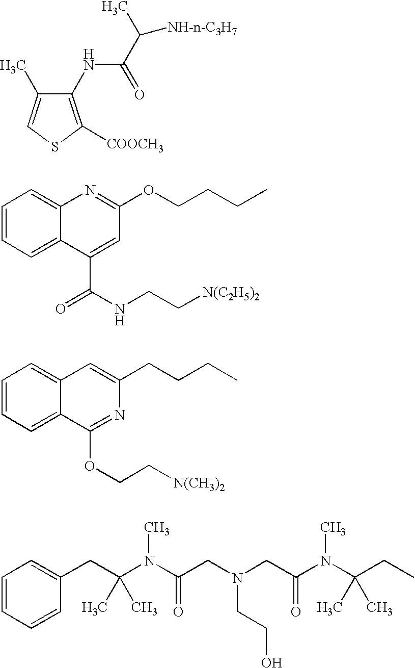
C1(NC(C(C)[NH-n-C3H7])=O)=C([COOCH3])SC=C1C.C1=CC=C2C(=C1)N=C(OCCCC)C=C2C(NCC[N(C2H5)2])=O.C1=CC=C2C(=C1)C=C(CCCC)N=C2OCC[N(CH3)2].C1=CC=CC(CC(N(C(CN(CC(N(C(CC)(C)C)C)=O)CCO)=O)C)(C)C)=C1
